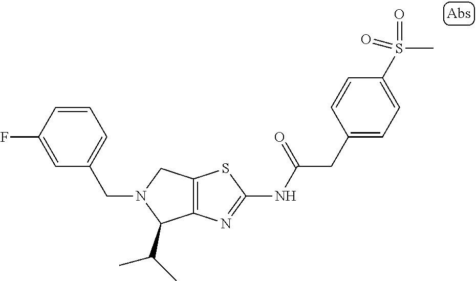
C12=C(N=C(NC(CC3=CC=C(S(C)(=O)=O)C=C3)=O)S1)C(C(C)C)N(CC1=CC=CC(F)=C1)C2
